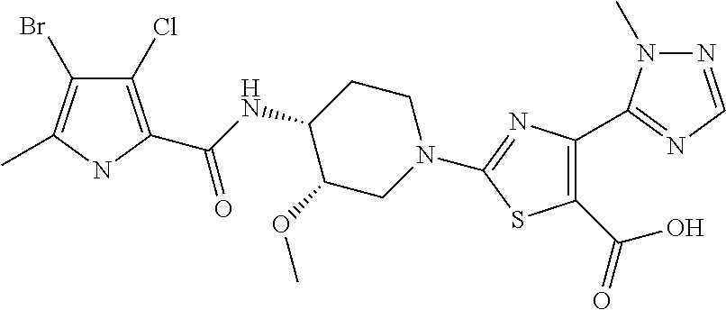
C1(Cl)=C(C(NC2C(OC)CN(C3=NC(C4=NC=NN4C)=C(C(O)=O)S3)CC2)=O)NC(C)=C1Br
